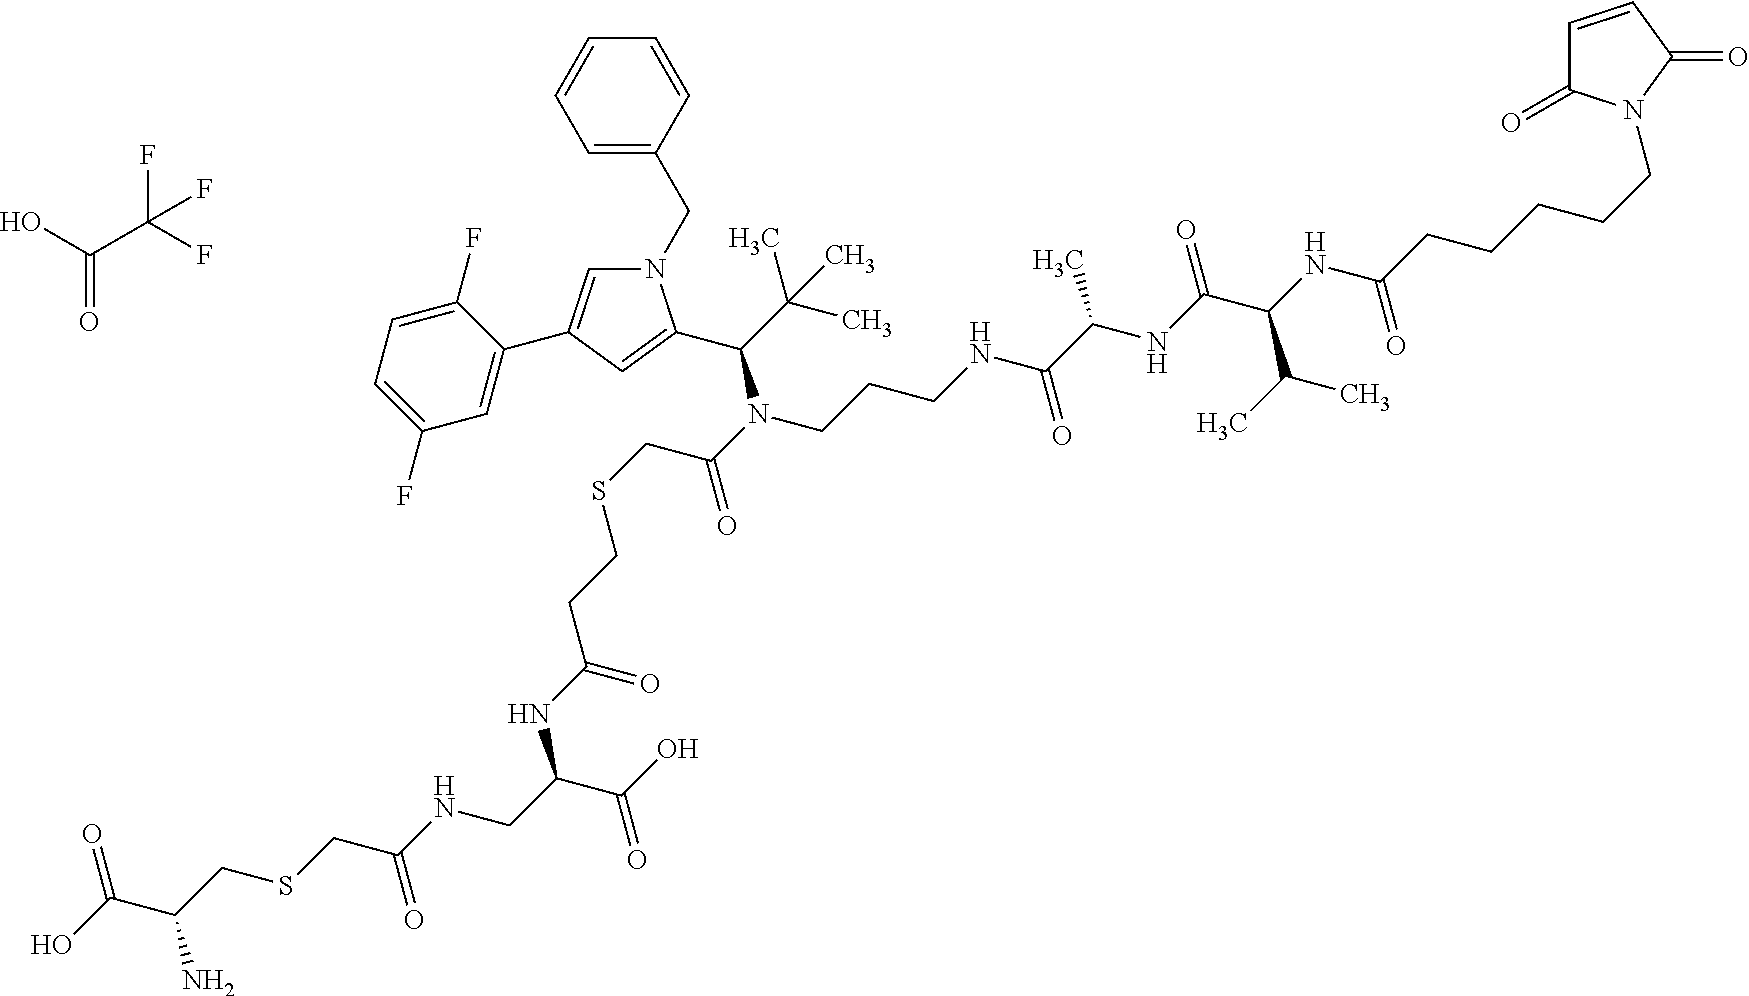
OC(C(F)(F)F)=O.C1=C(CN2C=C(C3=CC(F)=CC=C3F)C=C2C(C(C)(C)C)N(C(CSCCC(NC(C(O)=O)CNC(CSCC(C(O)=O)N)=O)=O)=O)CCCNC(C(NC(C(NC(CCCCCN2C(=O)C=CC2=O)=O)C(C)C)=O)C)=O)C=CC=C1
